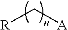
[R]C[A]
